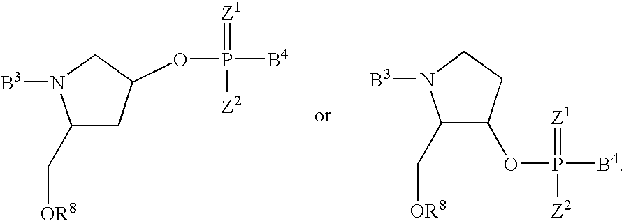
C1(C[OR8])C(OP(=[Z1])([Z2])[B4])CCN1[B3].C1(C[OR8])CC(OP(=[Z1])([Z2])[B4])CN1[B3]
